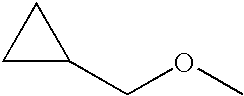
C1C(COC)C1
